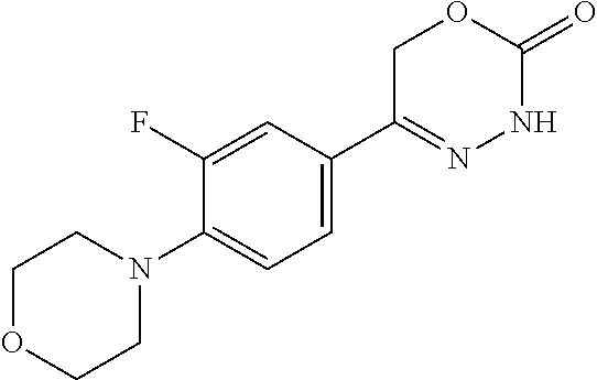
C1OCCN(C2=CC=C(C3=NNC(=O)OC3)C=C2F)C1
